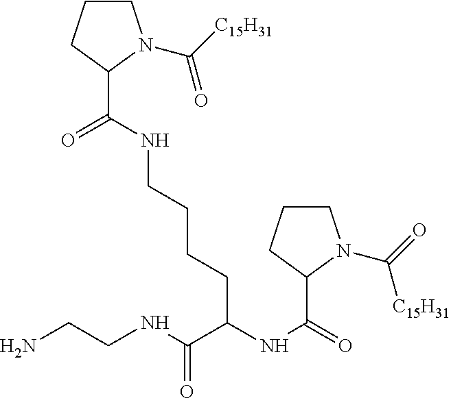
C1CCC(C(NCCCCC(NC(=O)C2N(C(=O)[C15H31])CCC2)C(NCCN)=O)=O)N1C([C15H31])=O
